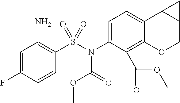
NC1=C(S(N(C2=CC=C3C(=C2C(OC)=O)OCC2C3C2)C(=O)OC)(=O)=O)C=CC(F)=C1
